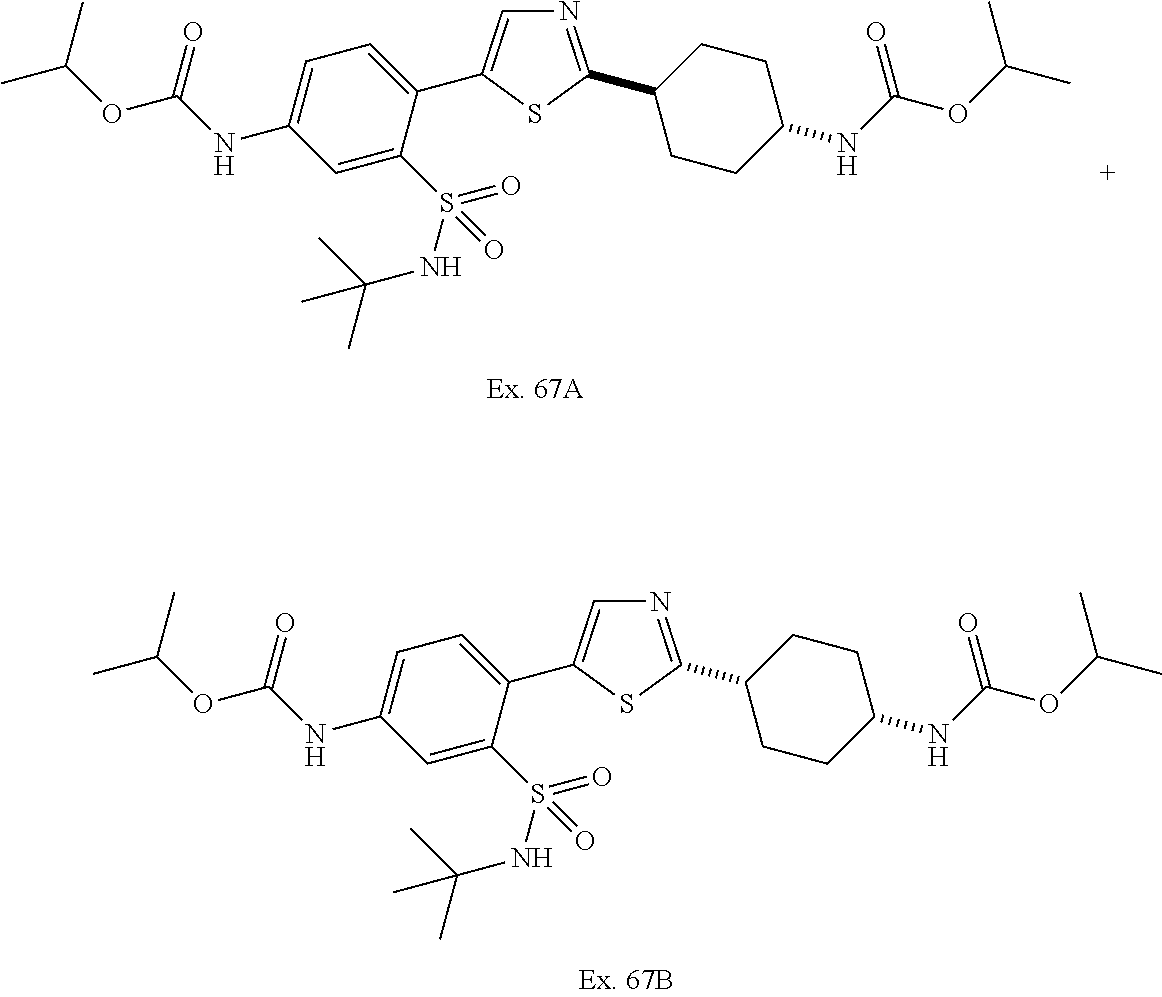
N1=C(C2CCC(NC(OC(C)C)=O)CC2)SC(C2=CC=C(NC(OC(C)C)=O)C=C2S(NC(C)(C)C)(=O)=O)=C1.N1=C(C2CCC(NC(OC(C)C)=O)CC2)SC(C2=CC=C(NC(OC(C)C)=O)C=C2S(NC(C)(C)C)(=O)=O)=C1
